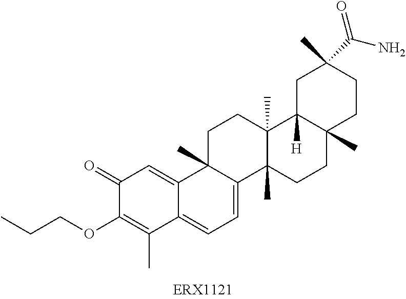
C1(=O)C(OCCC)=C(C)C2=CC=C3C(C)(C2=C1)CCC1(C)C3(C)CCC2(C)C1([H])CC(C)(C(N)=O)CC2
